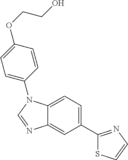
C1(C2=NC=CS2)=CC=C2C(=C1)N=CN2C1=CC=C(OCCO)C=C1
